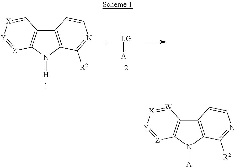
N1([H])C2=C(C=CN=C2[R2])C2=C1[Z]=[Y][X]=C2.[A][LG].N1([A])C2=C(C3=C1[Z]=[Y][X]=[W]3)C=CN=C2[R2]
